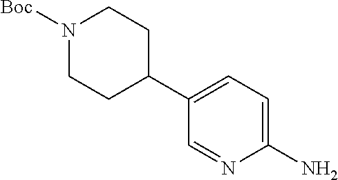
C1(N)=CC=C(C2CCN([Boc])CC2)C=N1
